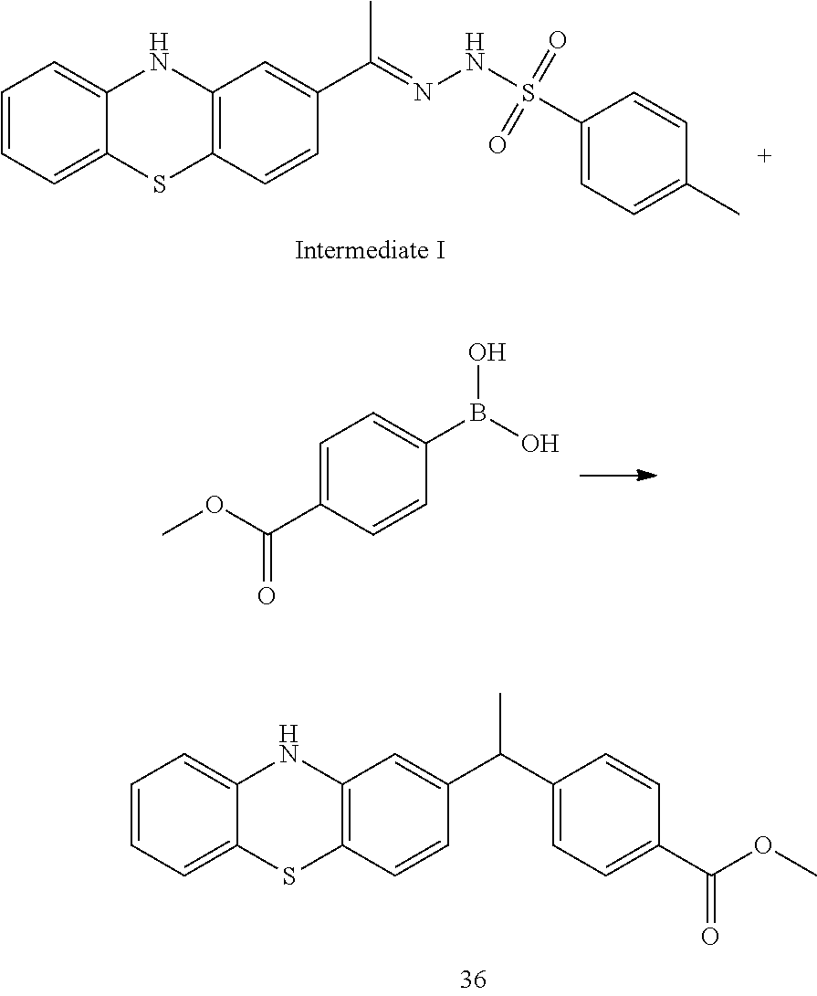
C1=CC=C2C(=C1)NC1=C(S2)C=CC(C(=NNS(C2=CC=C(C)C=C2)(=O)=O)C)=C1.C1=C(C(OC)=O)C=CC(B(O)O)=C1.C1=CC=C2C(=C1)NC1=C(S2)C=CC(C(C)C2=CC=C(C(OC)=O)C=C2)=C1
